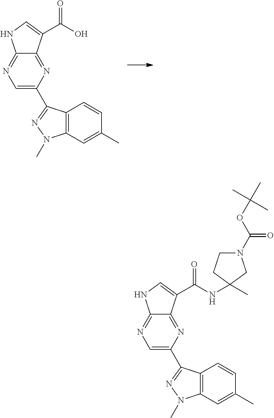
C1=C(C2=NN(C)C3=C2C=CC(C)=C3)N=C2C(=N1)NC=C2C(O)=O.C1=C(C2=NN(C)C3=C2C=CC(C)=C3)N=C2C(=N1)NC=C2C(NC1(C)CN(C(OC(C)(C)C)=O)CC1)=O
